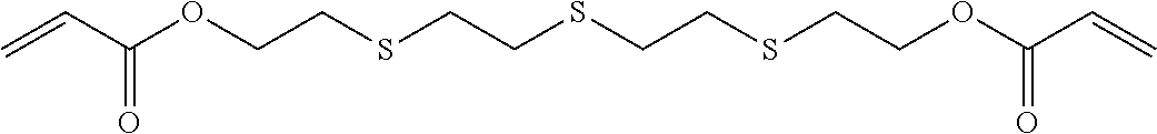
C=CC(OCCSCCSCCSCCOC(C=C)=O)=O
